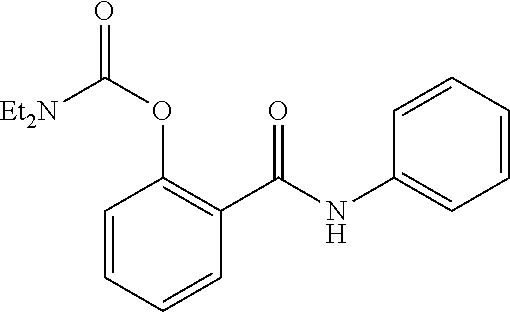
C1=CC=CC(C(NC2=CC=CC=C2)=O)=C1OC(=O)[Et2N]
